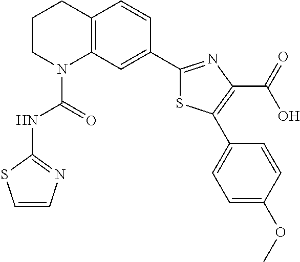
C1CN(C(=O)NC2=NC=CS2)C2=C(C1)C=CC(C1=NC(C(=O)O)=C(C3=CC=C(OC)C=C3)S1)=C2
